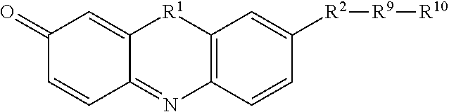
C1(=O)C=CC2=NC3=C([R1]C2=C1)C=C([R2][R9][R10])C=C3
